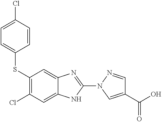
S(C1=C(Cl)C=C2C(=C1)N=C(N1C=C(C(=O)O)C=N1)N2)C1=CC=C(Cl)C=C1
